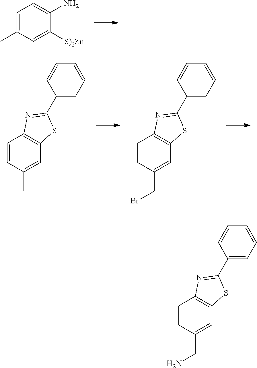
C1=C(C)C=C([S)2Zn])C(N)=C1.C1=CC(C)=CC2=C1N=C(C1=CC=CC=C1)S2.C1=CC(CBr)=CC2=C1N=C(C1=CC=CC=C1)S2.C1=CC(CN)=CC2=C1N=C(C1=CC=CC=C1)S2
